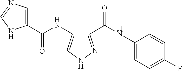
C(NC1=CNN=C1C(NC1=CC=C(F)C=C1)=O)(=O)C1=CN=CN1
